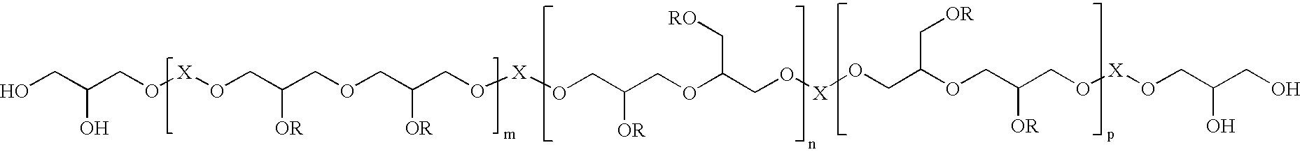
OCC(CO[X]OCC(COCC(CO[X]OCC([OR])COC(CO[X]OCC(OCC(CO[X]OCC(CO)O)[OR])C[OR])C[RO])[OR])[OR])O
